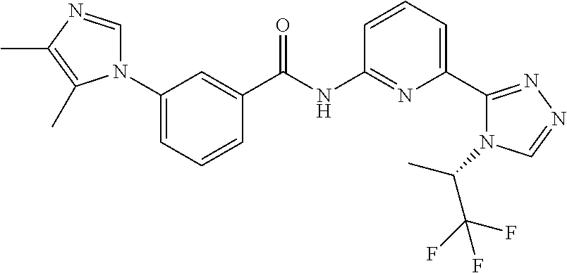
N1(C2=CC=CC(C(NC3=NC(C4=NN=CN4C(C)C(F)(F)F)=CC=C3)=O)=C2)C=NC(C)=C1C
